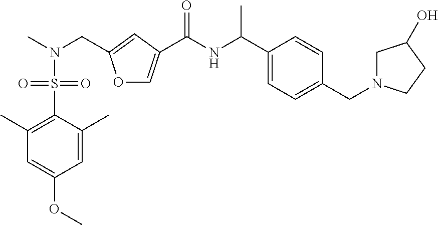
C1=C(OC)C=C(C)C(S(=O)(=O)N(C)CC2=CC(C(NC(C3=CC=C(CN4CC(O)CC4)C=C3)C)=O)=CO2)=C1C
